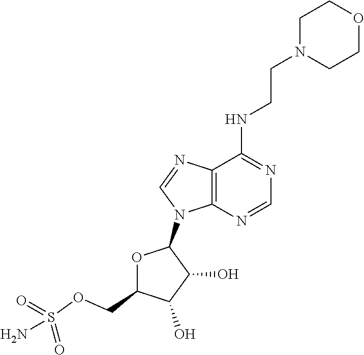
N(C1=NC=NC2=C1N=CN2C1OC(COS(N)(=O)=O)C(O)C1O)CCN1CCOCC1
